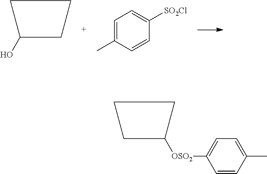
C1C(O)CC1.C1=C(C)C=CC([SO2Cl])=C1.C1C([OSO2]C2=CC=C(C)C=C2)CC1
